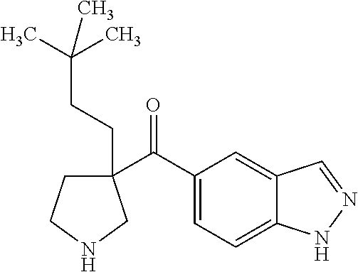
C1(C(C2=CC=C3C(=C2)C=NN3)=O)(CCC(C)(C)C)CCNC1
